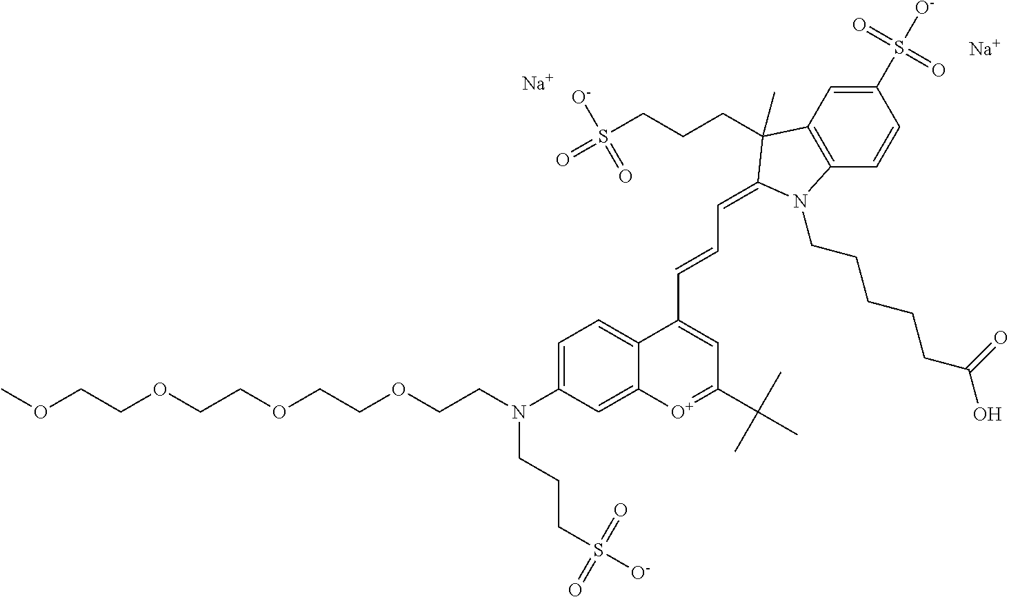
C1=C(N(CCOCCOCCOCCOC)CCCS([O-])(=O)=O)C=C2C(=C1)C(C=CC=C1C(C)(CCCS(=O)(=O)[O-])C3=C(C=CC(S([O-])(=O)=O)=C3)N1CCCCCC(O)=O)=CC(C(C)(C)C)=[O+]2.[Na].[Na]
